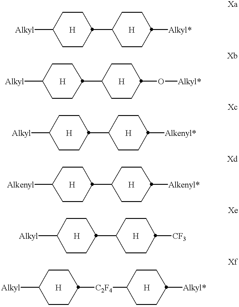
[Alkyl]C1CCC(C2CCC([Alkyl*])CC2)CC1.[H].[H].[Alkyl]C1CCC(C2CCC(O[Alkyl*])CC2)CC1.[H].[H].[Alkyl]C1CCC(C2CCC([Alkenyl*])CC2)CC1.[H].[H].[Alkenyl]C1CCC(C2CCC([Alkenyl*])CC2)CC1.[H].[H].[Alkyl]C1CCC(C2CCC([CF3])CC2)CC1.[H].[H].[Alkyl]C1CCC([C2F4]C2CCC([Alkyl*])CC2)CC1.[H].[H]
